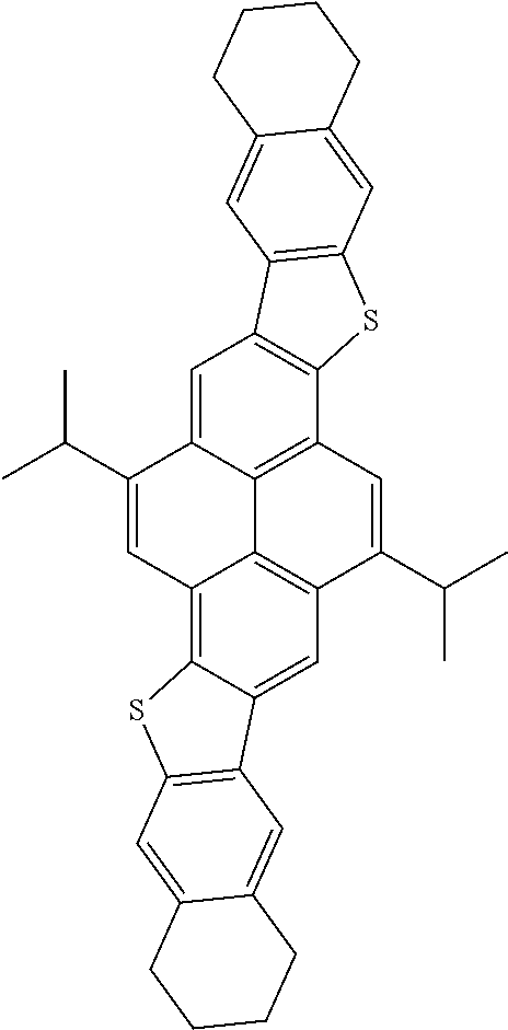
C1=C2C3=C(C4=C1C1=C(S4)C=C4C(=C1)CCCC4)C=C(C(C)C)C1=C3C(=C3C(=C1)C1=C(S3)C=C3C(=C1)CCCC3)C=C2C(C)C
